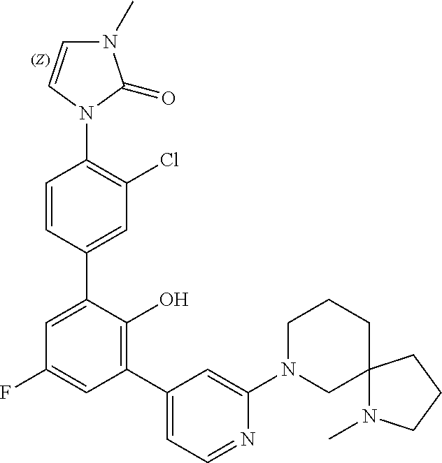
C1(N2C(=O)N(C)C=C2)=C(Cl)C=C(C2=CC(F)=CC(C3=CC=NC(N4CCCC5(C4)N(C)CCC5)=C3)=C2O)C=C1
